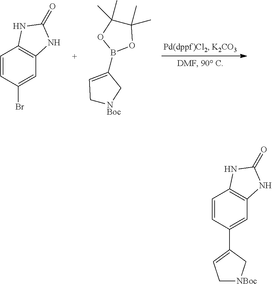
C1=CC(Br)=CC2=C1NC(=O)N2.C1(B2OC(C)(C)C(C)(C)O2)=CC[NBoc]C1.C1=CC(C2=CC[NBoc]C2)=CC2=C1NC(=O)N2
